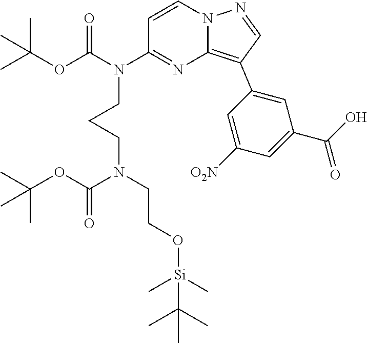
C1([O2N])=CC(C2=C3N=C(N(C(OC(C)(C)C)=O)CCCN(CCO[Si](C(C)(C)C)(C)C)C(OC(C)(C)C)=O)C=CN3N=C2)=CC(C(O)=O)=C1
